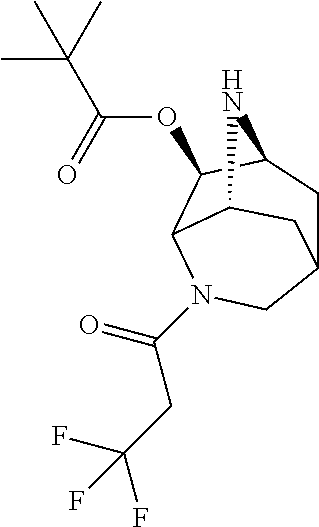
C12CC3C(OC(C(C)(C)C)=O)C(C(C1)N3)N(C(CC(F)(F)F)=O)C2
